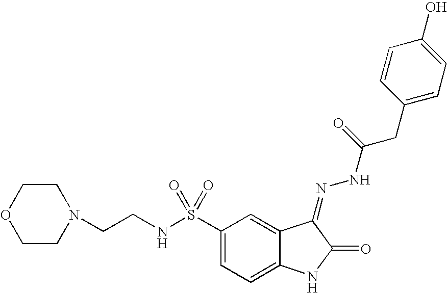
N(S(C1=CC=C2C(=C1)C(=NNC(CC1=CC=C(O)C=C1)=O)C(=O)N2)(=O)=O)CCN1CCOCC1
